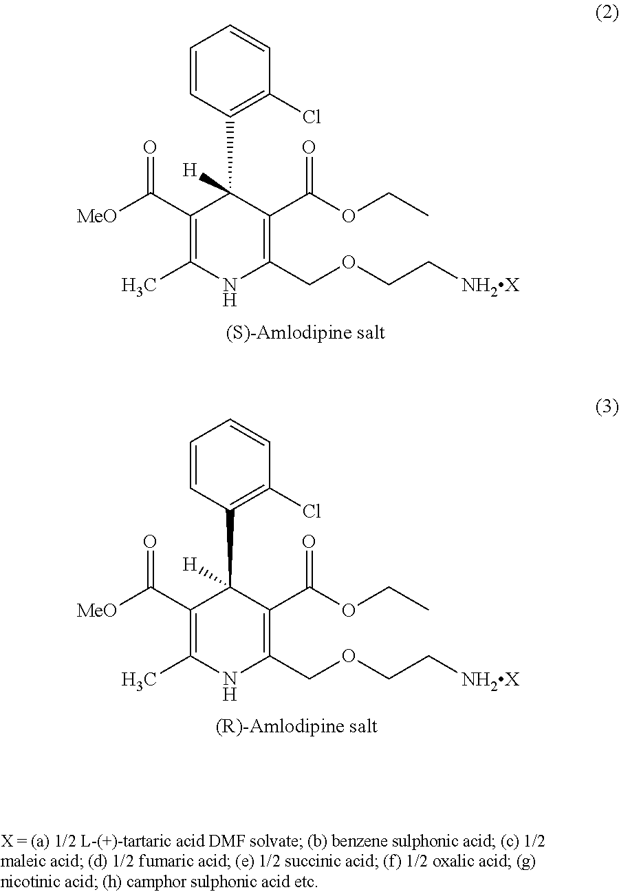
C1=CC(C2([H])C(C([MeO])=O)=C(C)NC(COCC[NH2X])=C2C(OCC)=O)=C(Cl)C=C1.C1=CC(C2([H])C(C([MeO])=O)=C(C)NC(COCC[NH2X])=C2C(OCC)=O)=C(Cl)C=C1
